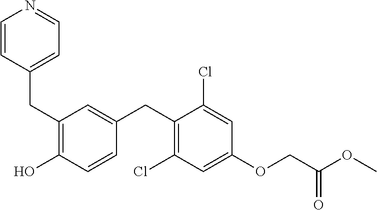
C(C1=C(O)C=CC(CC2=C(Cl)C=C(OCC(OC)=O)C=C2Cl)=C1)C1=CC=NC=C1
